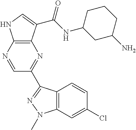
C12=C(N=CC(C3=NN(C)C4=C3C=CC(Cl)=C4)=N1)NC=C2C(NC1CC(N)CCC1)=O
